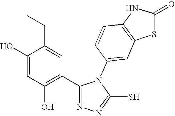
C1(O)=CC(O)=C(C2=NN=C(S)N2C2=CC3=C(C=C2)NC(=O)S3)C=C1CC
